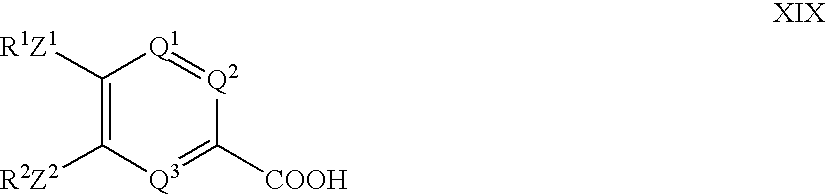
C1([R1Z1])=C([R2Z2])[Q3]=C([COOH])[Q2]=[Q1]1
